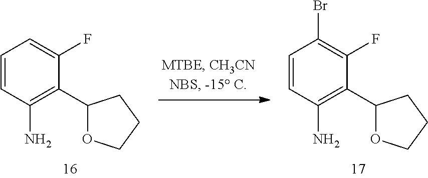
C1=CC(N)=C(C2OCCC2)C(F)=C1.C1=CC(N)=C(C2OCCC2)C(F)=C1Br
